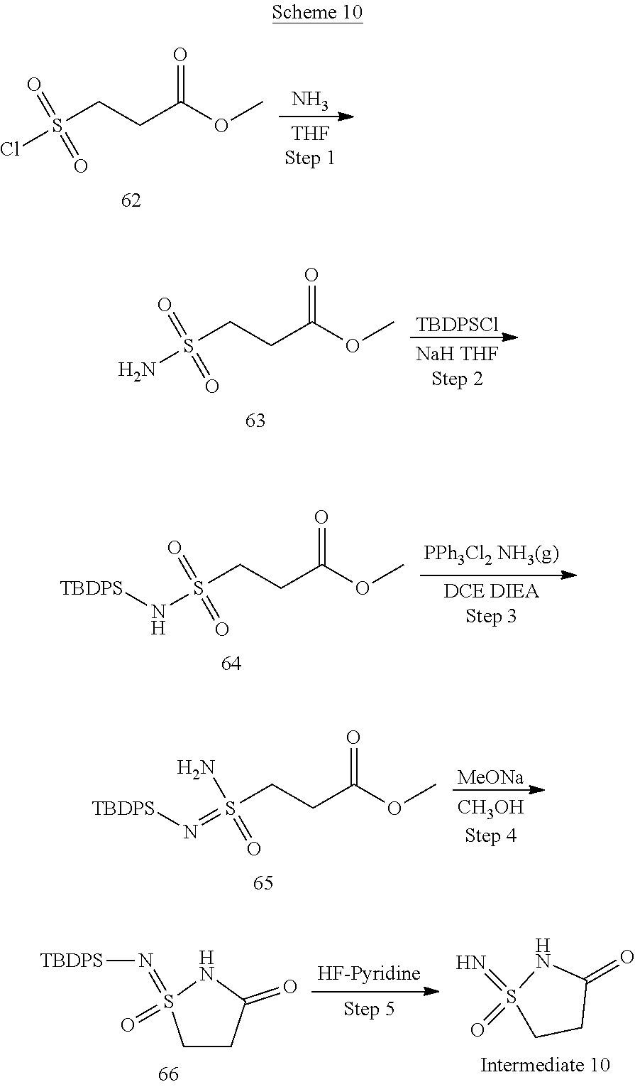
ClS(CCC(OC)=O)(=O)=O.N.NS(CCC(OC)=O)(=O)=O.[TBDPSCl].N(S(CCC(OC)=O)(=O)=O)[TBDPS].N(=S(CCC(OC)=O)(N)=O)[TBDPS].[MeONa].C1CC(=O)NS1(=N[TBDPS])=O.C1(=O)NS(=N)(=O)CC1
